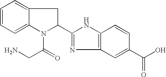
C1=CC=C2C(=C1)CC(C1=NC3=C(N1)C=CC(C(O)=O)=C3)N2C(=O)CN
